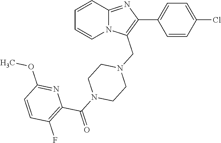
C1=CC2=NC(C3=CC=C(Cl)C=C3)=C(CN3CCN(C(=O)C4=C(F)C=CC(OC)=N4)CC3)N2C=C1
